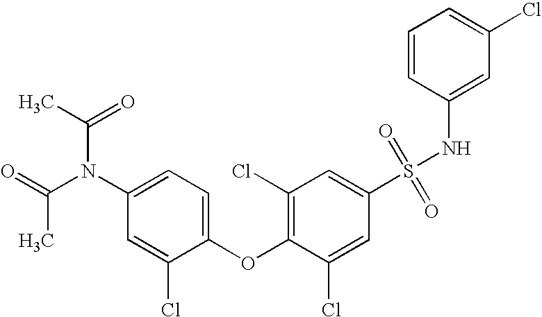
C1(S(NC2=CC(Cl)=CC=C2)(=O)=O)=CC(Cl)=C(OC2=CC=C(N(C(C)=O)C(=O)C)C=C2Cl)C(Cl)=C1
